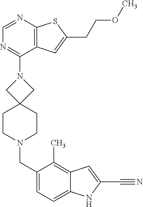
N1(C2=NC=NC3=C2C=C(CCOC)S3)CC2(CCN(CC3=CC=C4C(=C3C)C=C(C#N)N4)CC2)C1
